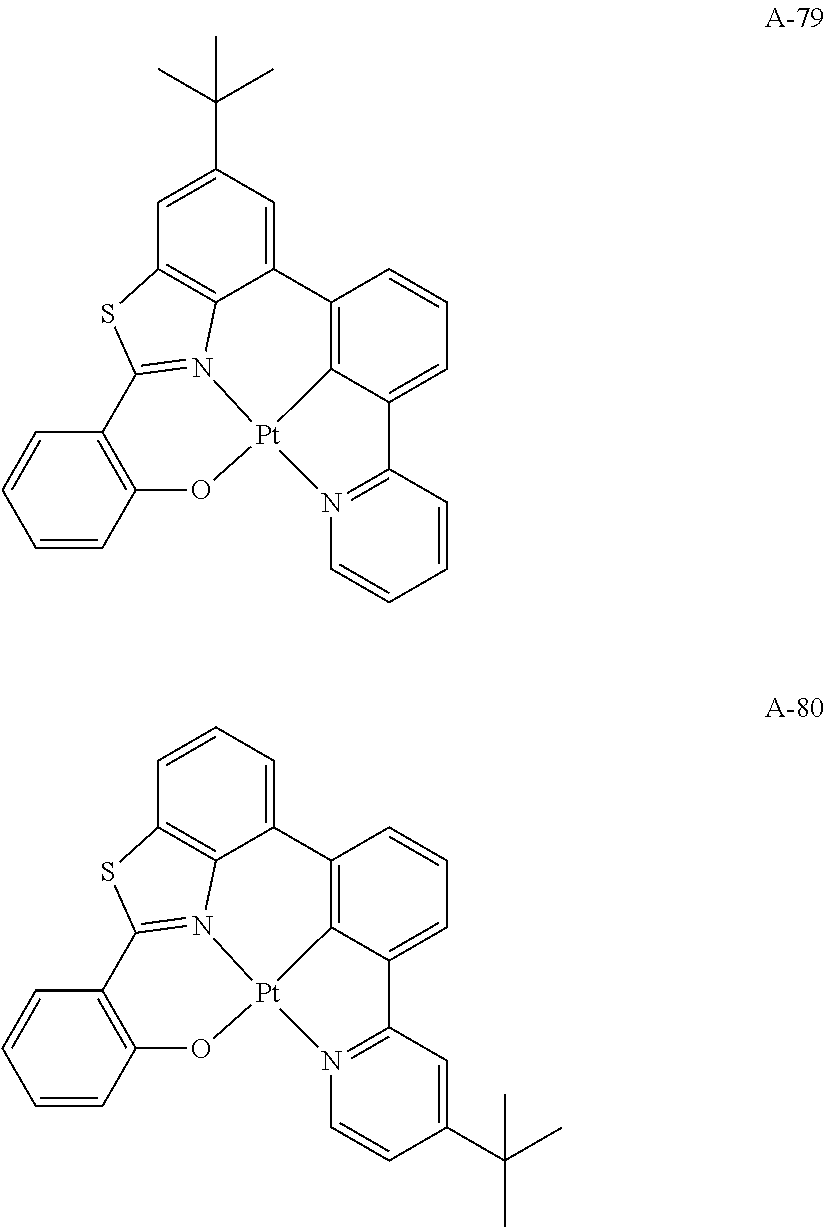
C12=C(C=CC=C1)O[Pt]13N4=C2SC2=C4C(=CC(C(C)(C)C)=C2)C2=C1C(=CC=C2)C1=N3C=CC=C1.C12=C(C=CC=C1)O[Pt]13N4=C2SC2=C4C(=CC=C2)C2=C1C(=CC=C2)C1=N3C=CC(C(C)(C)C)=C1
